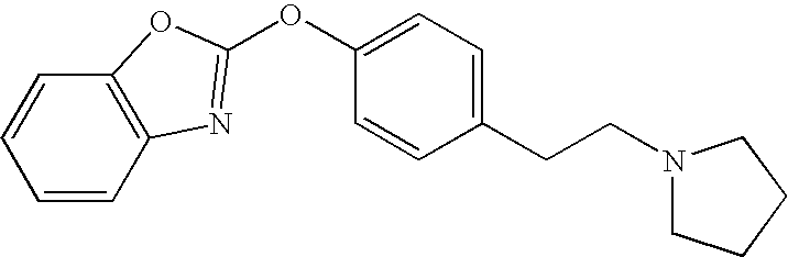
C1=CC2=C(C=C1)OC(OC1=CC=C(CCN3CCCC3)C=C1)=N2
